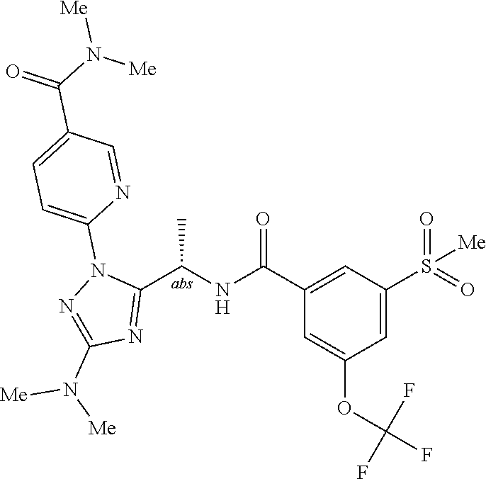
C1(C(=O)NC(C2=NC(N([Me])[Me])=NN2C2=CC=C(C(=O)N([Me])[Me])C=N2)C)=CC(S(=O)(=O)[Me])=CC(OC(F)(F)F)=C1
